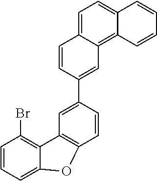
C1=CC=C2C(=C1Br)C1=C(C=CC(C3=CC4=C5C(=CC=C4C=C3)C=CC=C5)=C1)O2
